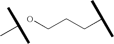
C(CC(C)C)CO.C(C)(C)C
